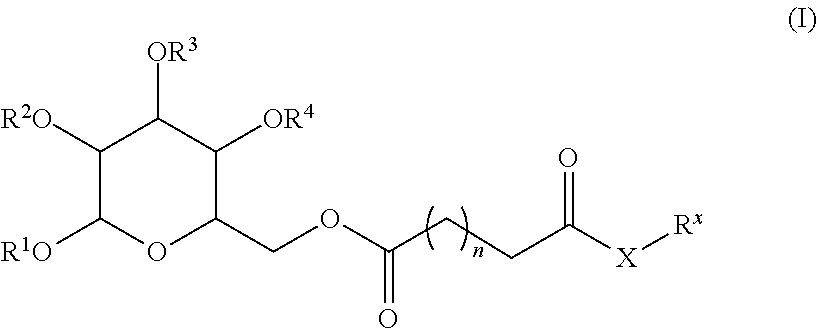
C1([R2O])C([R1O])OC(COC(CCC([X][Rx])=O)=O)C([OR4])C1[OR3]
